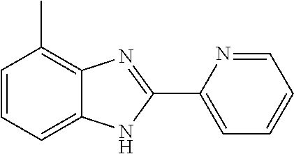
C1=CC=C2C(=C1C)N=C(C1=CC=CC=N1)N2
